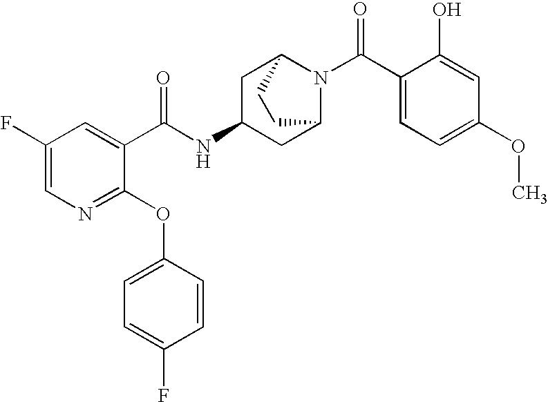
N1=C(OC2=CC=C(F)C=C2)C(C(NC2CC3N(C(C4=CC=C(OC)C=C4O)=O)C(C2)CC3)=O)=CC(F)=C1
